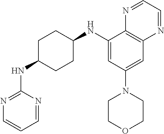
C1(NC2CCC(NC3=NC=CC=N3)CC2)=CC(N2CCOCC2)=CC2=C1N=CC=N2
